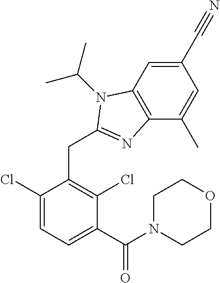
C1(C#N)=CC2=C(C(C)=C1)N=C(CC1=C(Cl)C(C(N3CCOCC3)=O)=CC=C1Cl)N2C(C)C
